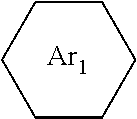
C1CCCCC1.[Ar1]
